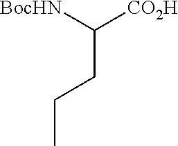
[BocHN]C([CO2H])CCC
